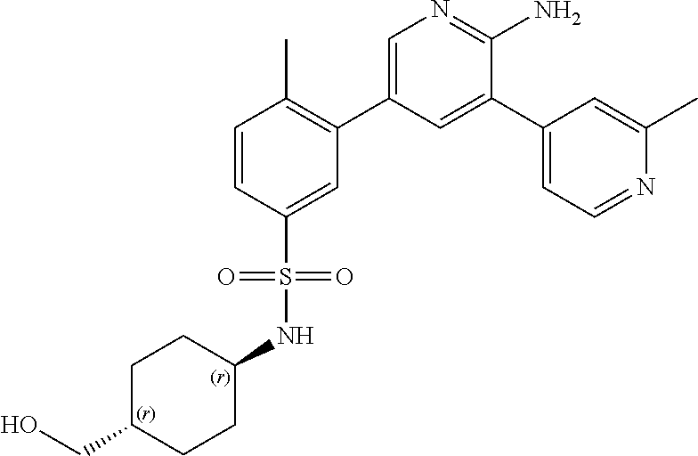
C1=CC(S(NC2CCC(CO)CC2)(=O)=O)=CC(C2=CN=C(N)C(C3=CC=NC(C)=C3)=C2)=C1C
